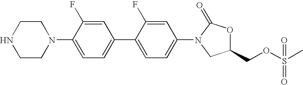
N1(C2=CC=C(C3=CC=C(N4C(=O)OC(COS(C)(=O)=O)C4)C=C3F)C=C2F)CCNCC1
